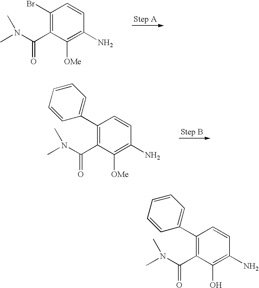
C1(Br)=C(C(N(C)C)=O)C([OMe])=C(N)C=C1.C1(C2=CC=CC=C2)=C(C(N(C)C)=O)C([OMe])=C(N)C=C1.C1(C2=CC=CC=C2)=C(C(N(C)C)=O)C(O)=C(N)C=C1
